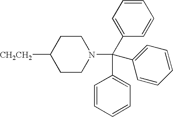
[CH2CH2]C1CCN(C(C2=CC=CC=C2)(C2=CC=CC=C2)C2=CC=CC=C2)CC1
